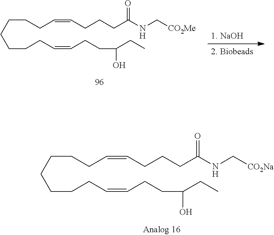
C(CCC=CCCCC(NC[CO2Na])=O)CCCCC=CCCC(CC)O.C(CCC=CCCCC(NC[CO2Me])=O)CCCCC=CCCC(CC)O
